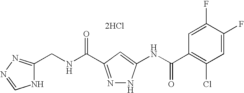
C1(CNC(=O)C2=NNC(NC(C3=C(Cl)C=C(F)C(F)=C3)=O)=C2)=NN=CN1.[2HCl]
